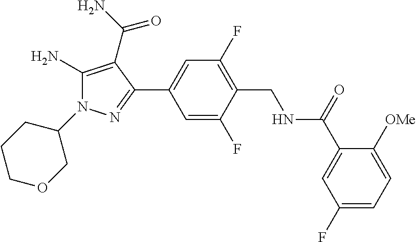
C1(F)=CC(C2=NN(C3CCCOC3)C(N)=C2C(=O)N)=CC(F)=C1CNC(C1=CC(F)=CC=C1[OMe])=O
